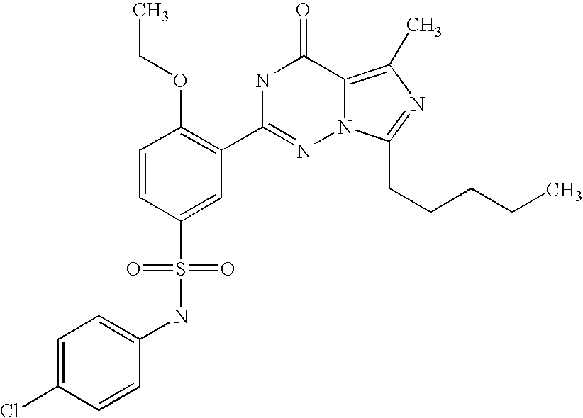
C1=CC(S(NC2=CC=C(Cl)C=C2)(=O)=O)=CC(C2=NN3C(=C(C)N=C3CCCCC)C(=O)N2)=C1OCC
